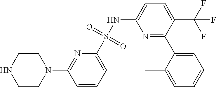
C1CN(C2=NC(S(NC3=CC=C(C(F)(F)F)C(C4=CC=CC=C4C)=N3)(=O)=O)=CC=C2)CCN1
